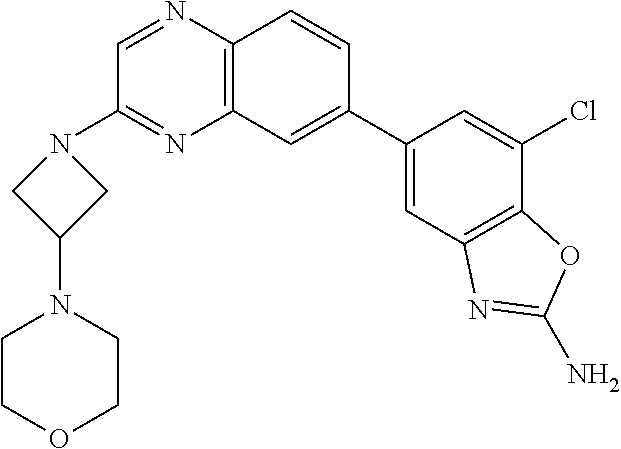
C1(C2=CC3=C(C=C2)N=CC(N2CC(N4CCOCC4)C2)=N3)=CC2=C(C(Cl)=C1)OC(N)=N2
